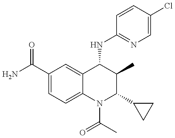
C1(C(=O)N)=CC=C2C(=C1)C(NC1=NC=C(Cl)C=C1)C(C)C(C1CC1)N2C(C)=O
